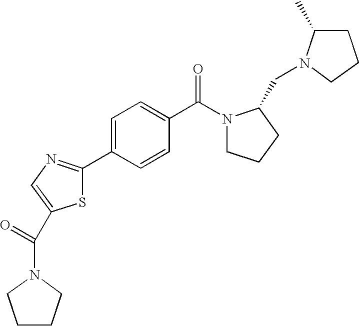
C1=CC(C2=NC=C(C(N3CCCC3)=O)S2)=CC=C1C(N1CCCC1CN1C(C)CCC1)=O
